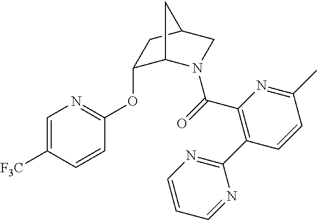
C1=C([F3C])C=CC(OC2C3N(C(=O)C4=C(C5=NC=CC=N5)C=CC(C)=N4)CC(C2)C3)=N1
